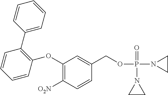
C1(OC2=C(C3=CC=CC=C3)C=CC=C2)=C([O2N])C=CC(COP(N2CC2)(=O)N2CC2)=C1
